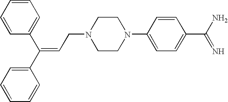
C1=CC=CC(C(C2=CC=CC=C2)=CCN2CCN(C3=CC=C(C(N)=N)C=C3)CC2)=C1
